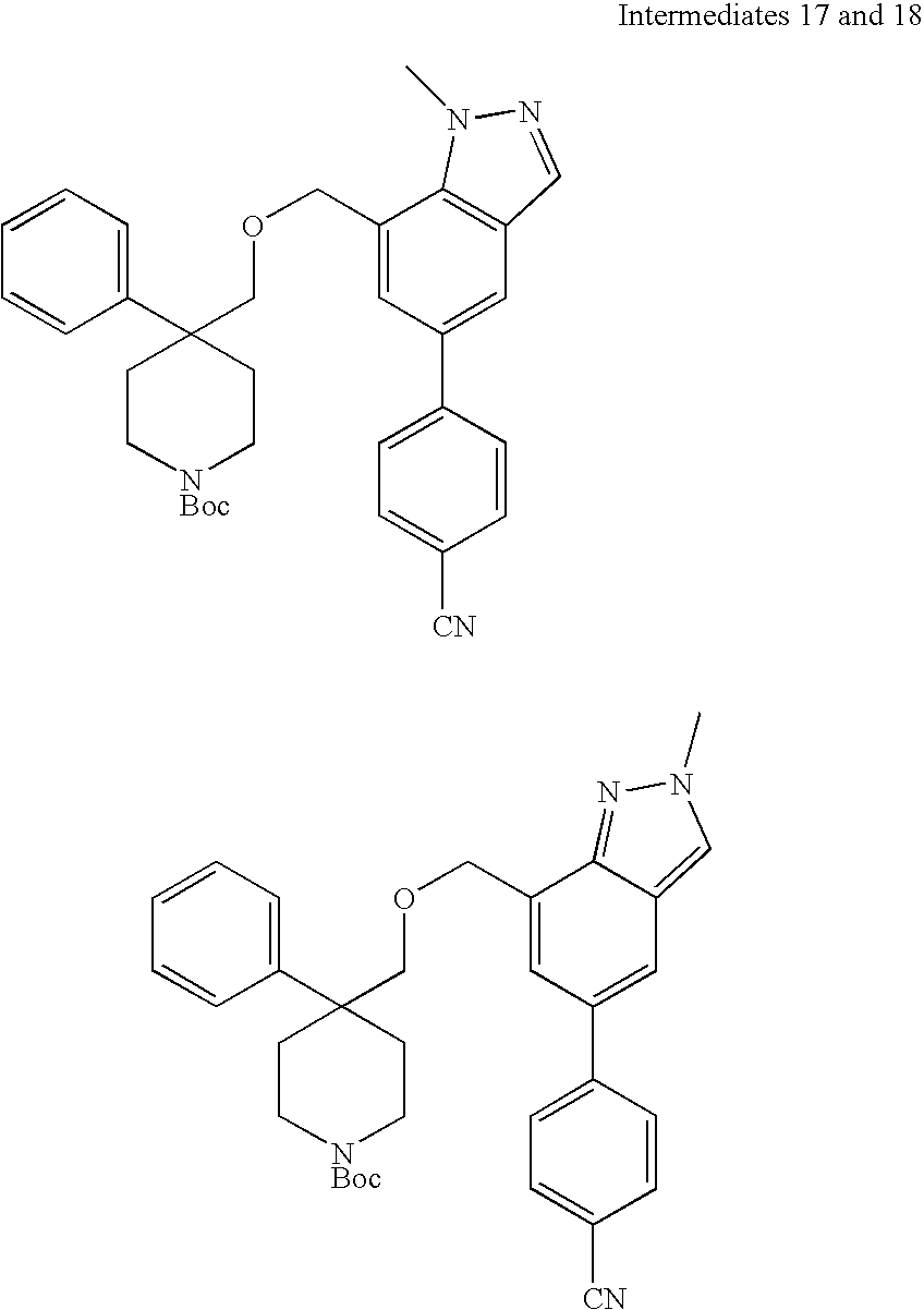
C1(COCC2(C3=CC=CC=C3)CC[NBoc]CC2)=CC(C2=CC=C([CN])C=C2)=CC2=C1N(C)N=C2.C1(COCC2(C3=CC=CC=C3)CC[NBoc]CC2)=CC(C2=CC=C([CN])C=C2)=CC2=CN(C)N=C12
